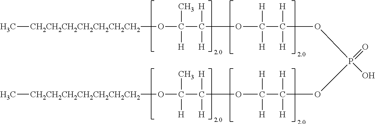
[CH2CH2CH2CH2CH2CH2CH2](OC(C(OC(C(OP(OC(C(OC(C(O[CH2CH2CH2CH2CH2CH2CH2]C)(C)[H])([H])[H])([H])[H])([H])[H])(=O)O)([H])[H])([H])[H])([H])[H])(C)[H])C
